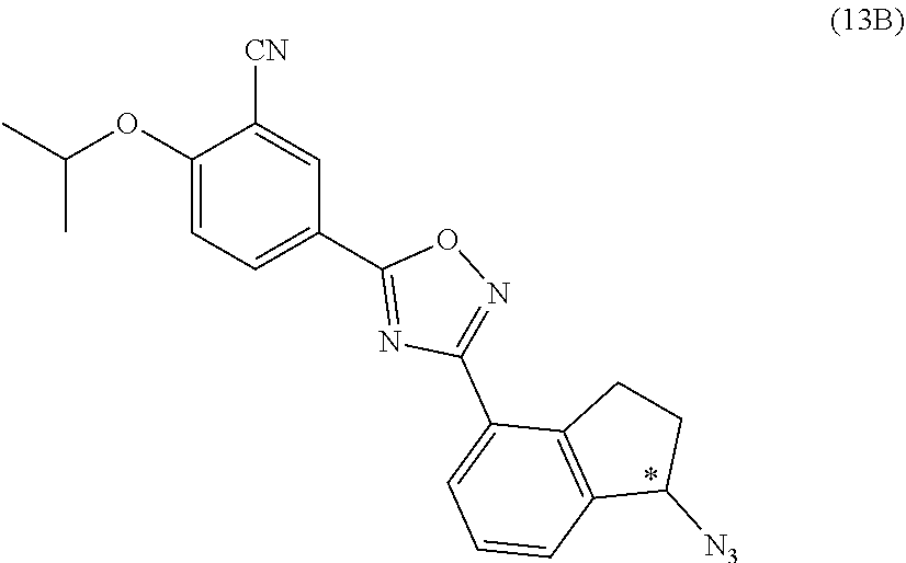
N1=C(C2=CC=CC3=C2CCC3[N3])N=C(C2=CC=C(OC(C)C)C([CN])=C2)O1
